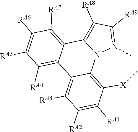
N12C3=C([X]C)C([RA1])=C([RA2])C([RA3])=C3C3=C([RA4])C([RA5])=C([RA6])C([RA7])=C3C1=C([RA8])C([RA9])=N2C
